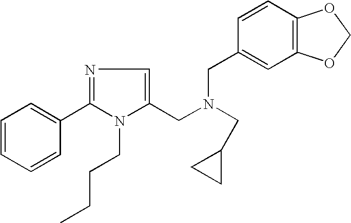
C1=CC=CC(C2=NC=C(CN(CC3=CC4=C(C=C3)OCO4)CC3CC3)N2CCCC)=C1
